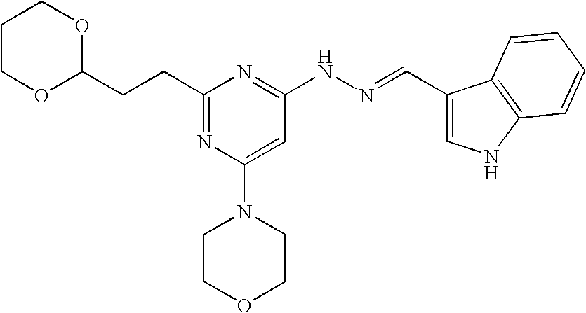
C1COC(CCC2=NC(N3CCOCC3)=CC(NN=CC3=CNC4=C3C=CC=C4)=N2)OC1
